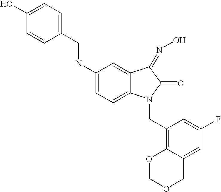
C1(NCC2=CC=C(O)C=C2)=CC=C2C(=C1)C(=NO)C(=O)N2CC1=C2C(=CC(F)=C1)COCO2
